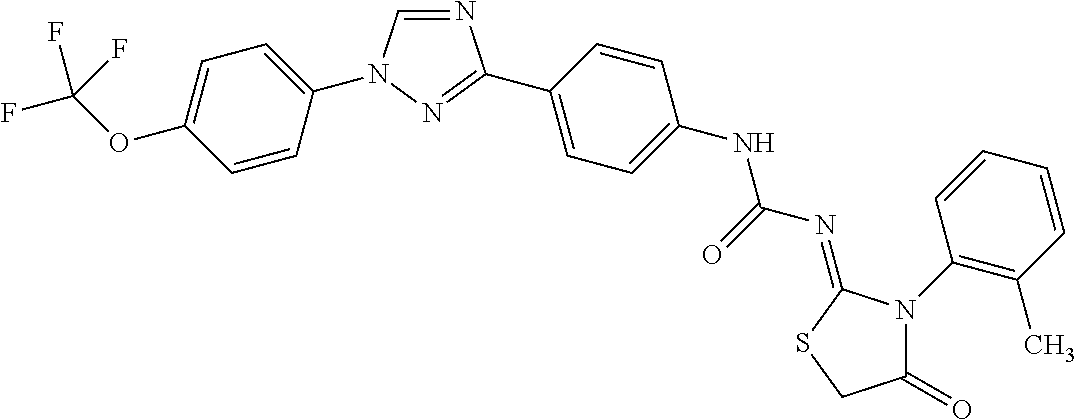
N1=CN(C2=CC=C(OC(F)(F)F)C=C2)N=C1C1=CC=C(NC(=O)N=C2SCC(=O)N2C2=C(C)C=CC=C2)C=C1
